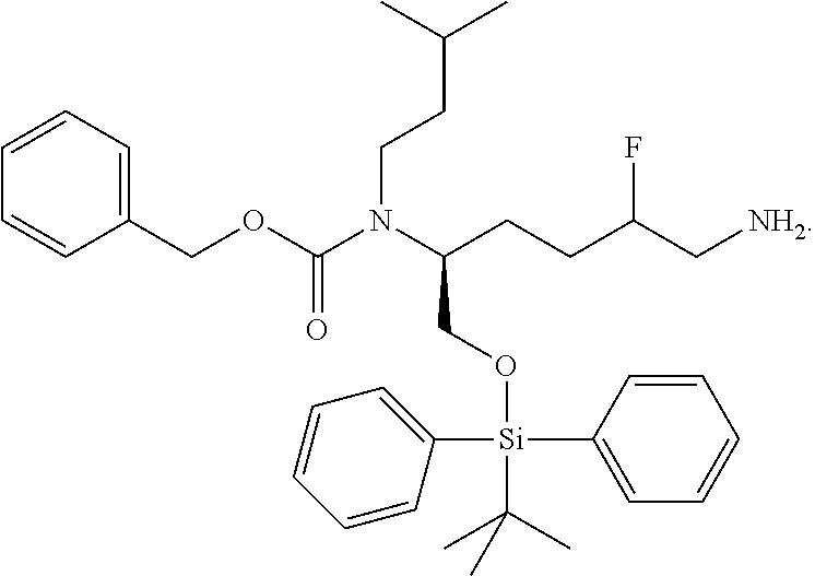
C1(COC(N(C(CO[Si](C2=CC=CC=C2)(C2=CC=CC=C2)C(C)(C)C)CCC(C[NH2])F)CCC(C)C)=O)=CC=CC=C1
